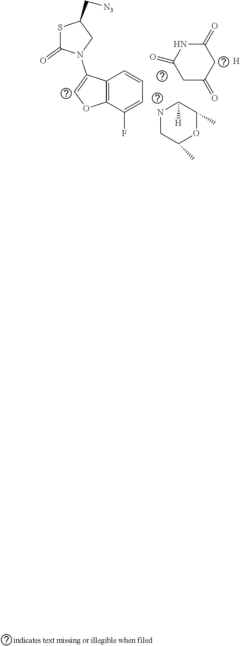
S1C(=O)N(C2=COC3=C2C=CC=C3F)CC1C[N3].N1CC(C)OC(C)C1[H].C1C(=O)CC(=O)NC1=O.[H]
